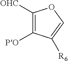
C1([PO])=C([OHC])OC=C1[R6]
